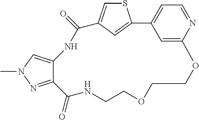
S1C=C2C=C1C1=CC=NC(=C1)OCCOCCNC(=O)C1=NN(C)C=C1NC2=O
